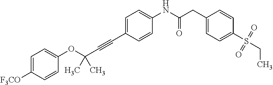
C1([F3CO])=CC=C(OC(C#CC2=CC=C(NC(CC3=CC=C(S(CC)(=O)=O)C=C3)=O)C=C2)(C)C)C=C1
